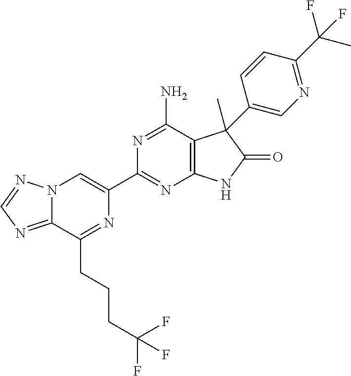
C12=NC=NN1C=C(C1=NC3=C(C(N)=N1)C(C)(C1=CN=C(C(C)(F)F)C=C1)C(=O)N3)N=C2CCCC(F)(F)F
